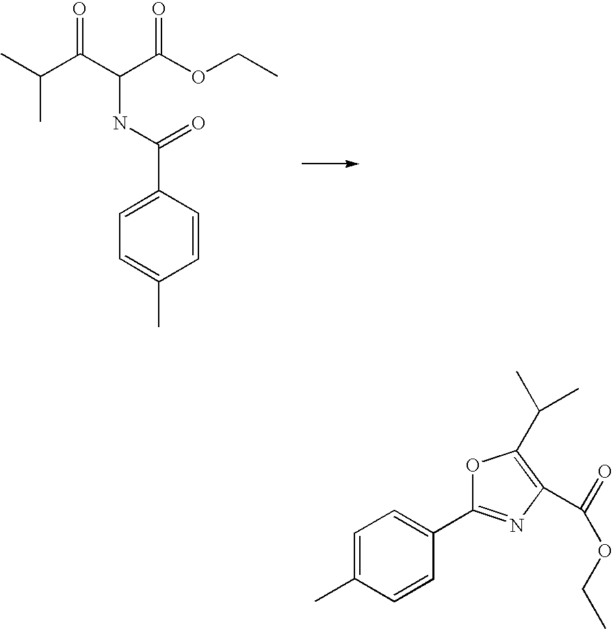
CC(C)C(C(C(OCC)=O)NC(=O)C1=CC=C(C)C=C1)=O.C1=C(C)C=CC(C2=NC(C(=O)OCC)=C(C(C)C)O2)=C1
